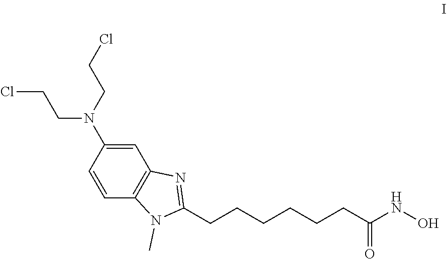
C1=C(N(CCCl)CCCl)C=CC2=C1N=C(CCCCCCC(NO)=O)N2C
